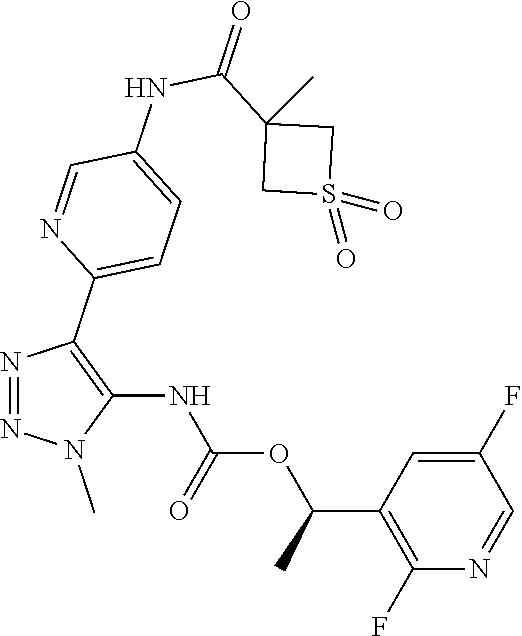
N1=NN(C)C(NC(OC(C2=C(F)N=CC(F)=C2)C)=O)=C1C1=CC=C(NC(C2(C)CS(=O)(=O)C2)=O)C=N1
